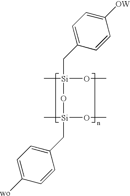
[OW]C1=CC=C(C[Si](C)(O[Si](CC2=CC=C([wo])C=C2)(C)OC)OC)C=C1
